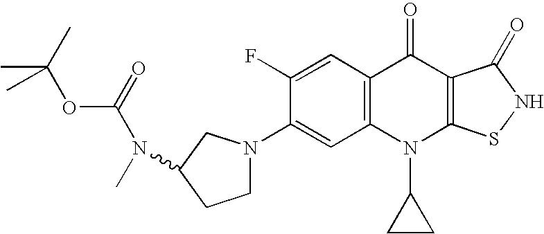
C12=C(C=C(F)C(N3CCC(N(C(=O)OC(C)(C)C)C)C3)=C1)C(=O)C1=C(N2C2CC2)SNC1=O
